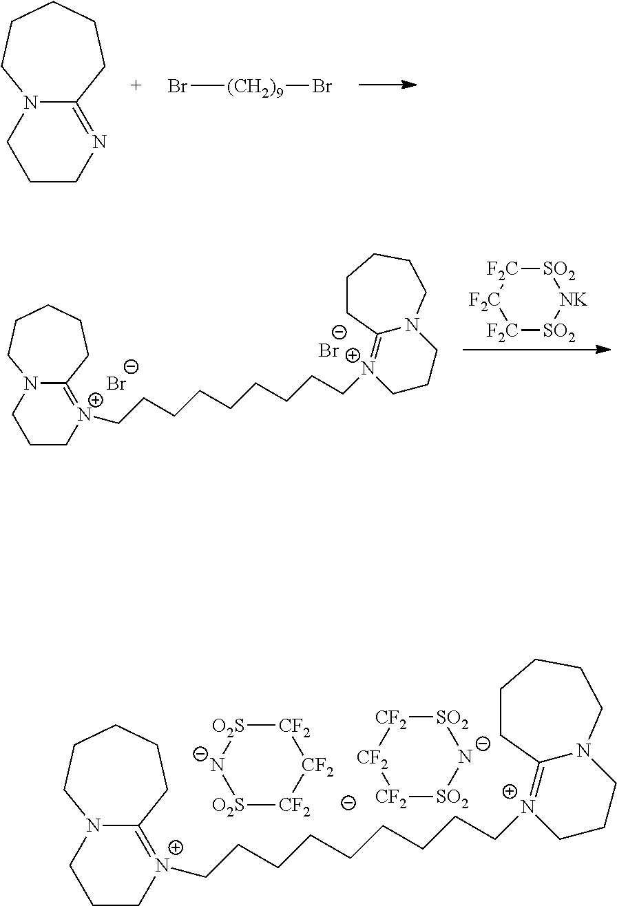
C12=NCCCN1CCCCC2.Br[(CH2)9]Br.C12=[N+](CCCCCCCCC[N+]3=C4N(CCC3)CCCCC4)CCCN1CCCCC2.[Br-].[Br-].[SO2]1[F2C][F2C][F2C][SO2][NK]1.C12=[N+](CCCCCCCCC[N+]3=C4N(CCC3)CCCCC4)CCCN1CCCCC2.[CF2]1[O2S][N-][O2S][CF2][CF2]1.[SO2]1[CF2][CF2][CF2][SO2][N-]1
